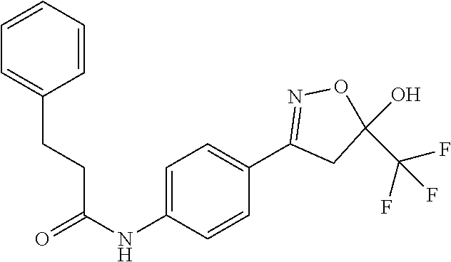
C1=C(NC(=O)CCC2=CC=CC=C2)C=CC(C2=NOC(O)(C(F)(F)F)C2)=C1
